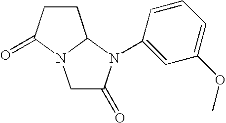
C1C(=O)N(C2=CC(OC)=CC=C2)C2N1C(=O)CC2
